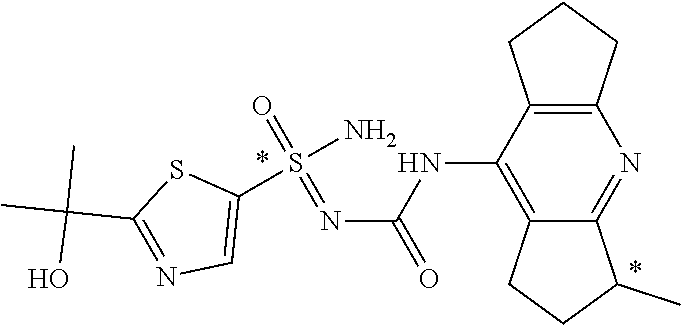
C12=C(CCC1)N=C1C(=C2NC(N=S(=O)(N)C2=CN=C(C(C)(C)O)S2)=O)CCC1C
